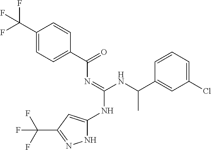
C1=C(C(F)(F)F)C=CC(C(N=C(NC(C)C2=CC(Cl)=CC=C2)NC2=CC(C(F)(F)F)=NN2)=O)=C1
